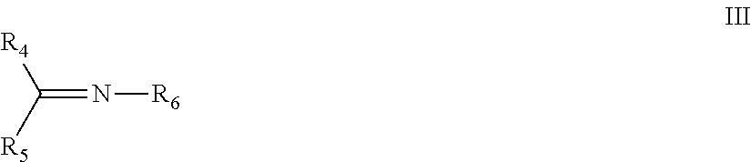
C(=N[R6])([R5])[R4]
